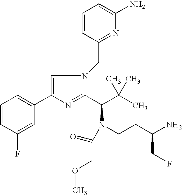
C1=CC(F)=CC(C2=CN(CC3=NC(N)=CC=C3)C(C(C(C)(C)C)N(CCC(N)CF)C(=O)COC)=N2)=C1
